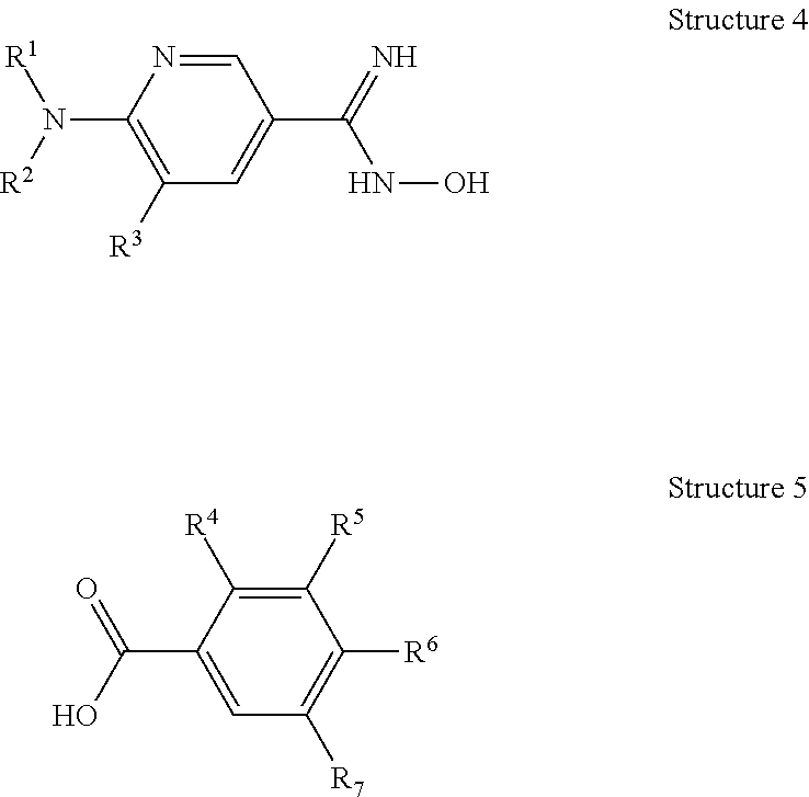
C1=NC(N([R1])[R2])=C([R3])C=C1C(NO)=N.C1([R5])=C([R4])C(C(=O)O)=CC([R7])=C1[R6]
